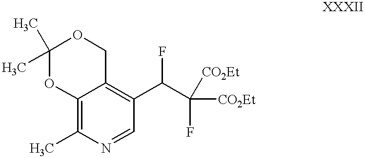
C12=C(C)N=CC(C(C([CO2Et])(F)[CO2Et])F)=C1COC(C)(C)O2
